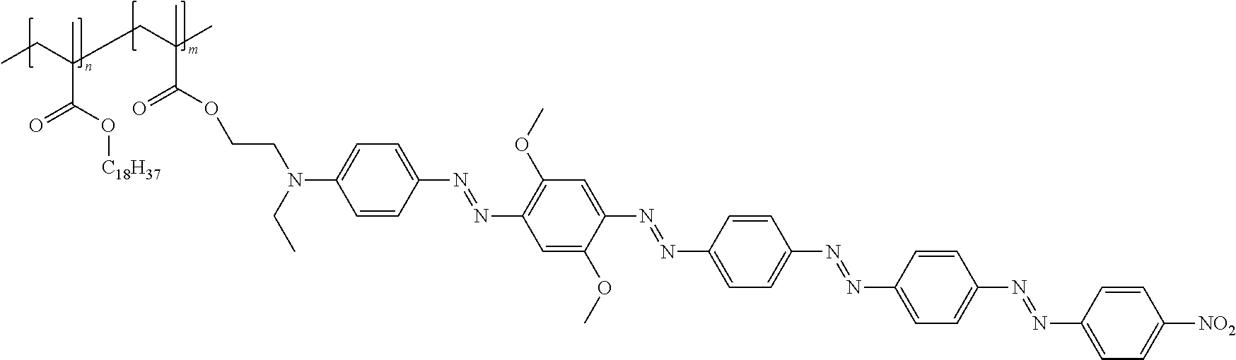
CCC(CC(C)(C(OCCN(C1=CC=C(N=NC2=C(OC)C=C(N=NC3=CC=C(N=NC4=CC=C(N=NC5=CC=C([NO2])C=C5)C=C4)C=C3)C(OC)=C2)C=C1)CC)=O)C)(C(O[C18H37])=O)C
